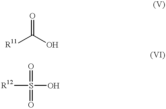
[R11]C(O)=O.S(=O)([R12])(O)=O
